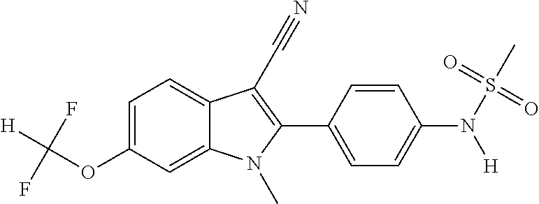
C1=C(OC([H])(F)F)C=C2C(=C1)C(C#N)=C(C1=CC=C(N(S(C)(=O)=O)[H])C=C1)N2C
